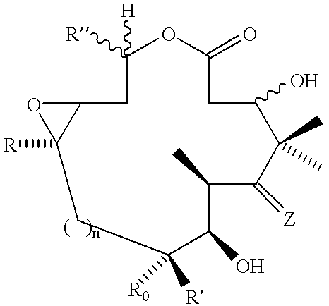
C1([R])([H])CC2C([R])(CC([R])([R0])C(O)C(C)C(=[Z])C(C)(C)C(O)CC(=O)O1)O2
